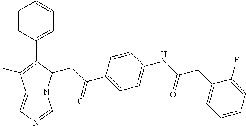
C1=CC(C2=C(C)C3=CN=CN3C2CC(C2=CC=C(NC(CC3=CC=CC=C3F)=O)C=C2)=O)=CC=C1
